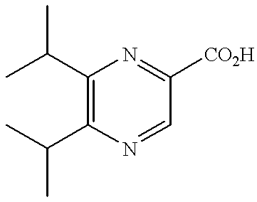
C1(C(C)C)=C(C(C)C)N=CC([CO2H])=N1
